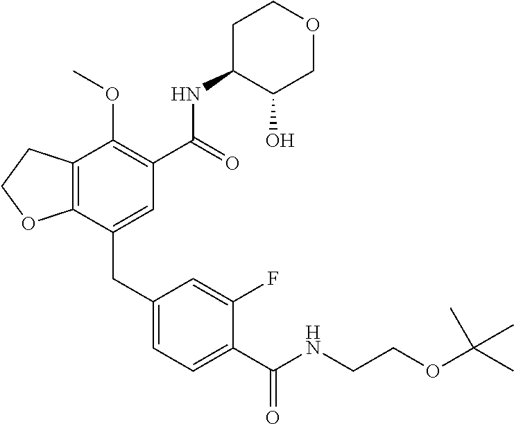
C12=C(CCO1)C(OC)=C(C(NC1C(O)COCC1)=O)C=C2CC1=CC=C(C(NCCOC(C)(C)C)=O)C(F)=C1
